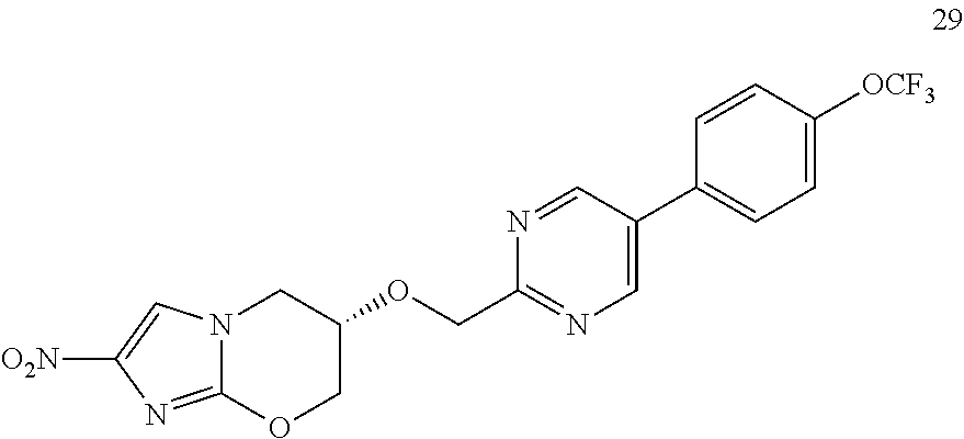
N12C(=NC([O2N])=C1)OCC(OCC1=NC=C(C3=CC=C([OCF3])C=C3)C=N1)C2
